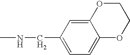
C12=CC(CNC)=CC=C1OCCO2
